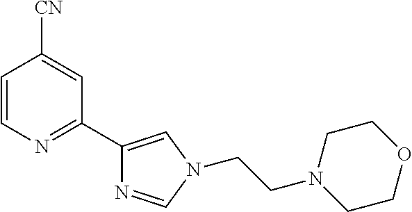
C1=CN=C(C2=CN(CCN3CCOCC3)C=N2)C=C1[CN]
